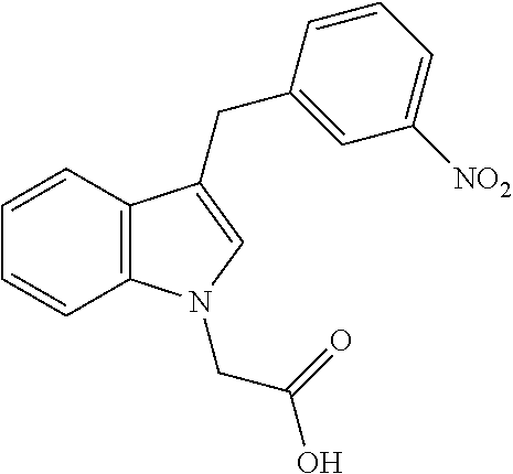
C12=C(C=CC=C1)C(CC1=CC([NO2])=CC=C1)=CN2CC(=O)O
